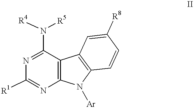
C1([R1])=NC2=C(C(N([R4])[R5])=N1)C1=C(N2[Ar])C=CC([R8])=C1
